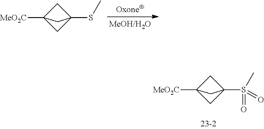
C1C2([MeO2C])CC1(S(C)(=O)=O)C2.C1C2([MeO2C])CC1(SC)C2
